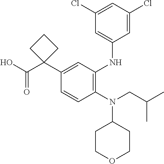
C1=CC(N(CC(C)C)C2CCOCC2)=C(NC2=CC(Cl)=CC(Cl)=C2)C=C1C1(C(O)=O)CCC1
